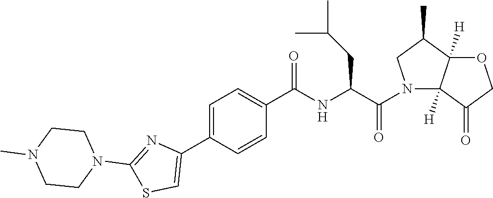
C1=C(C2=CSC(N3CCN(C)CC3)=N2)C=CC(C(NC(C(=O)N2C3([H])C(=O)COC3([H])C(C)C2)CC(C)C)=O)=C1
